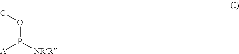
O(P([NRR])[A])[G]
